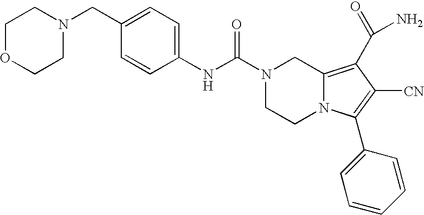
C1OCCN(CC2=CC=C(NC(N3CCN4C(=C(C(N)=O)C([CN])=C4C4=CC=CC=C4)C3)=O)C=C2)C1
